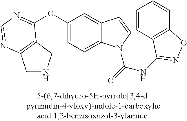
O(C1=CC=C2C(=C1)C=CN2C(=O)NC1=NOC2=C1C=CC=C2)C1=NC=NC2=C1CNC2
